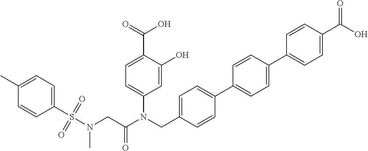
C1=C(O)C(C(=O)O)=CC=C1N(CC1=CC=C(C2=CC=C(C3=CC=C(C(O)=O)C=C3)C=C2)C=C1)C(CN(S(C1=CC=C(C)C=C1)(=O)=O)C)=O
